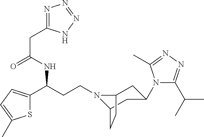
N1(CCC(C2=CC=C(C)S2)NC(CC2=NN=NN2)=O)C2CC(N3C(C(C)C)=NN=C3C)CC1CC2
